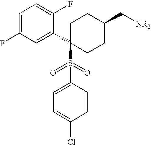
C1=C(F)C=C(C2(S(C3=CC=C(Cl)C=C3)(=O)=O)CCC(C[NR2])CC2)C(F)=C1
